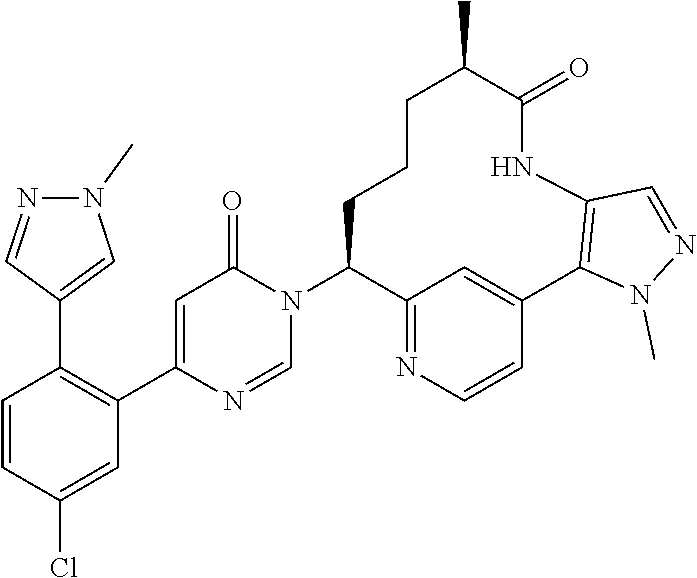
C1=C(C2=C(C3=CN(C)N=C3)C=CC(Cl)=C2)N=CN(C2C3=NC=CC(=C3)C3=C(NC(=O)C(C)CCC2)C=NN3C)C1=O
